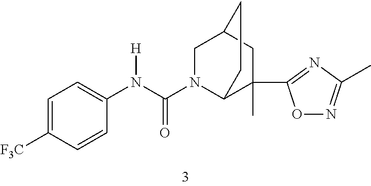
C1=C([F3C])C=CC(N(C(N2C3C(C4=NC(C)=NO4)(C)CC(C2)CC3)=O)[H])=C1
